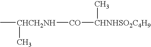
C[CHCH2NH]([CO][CHNHSO2C4H9]C)C
